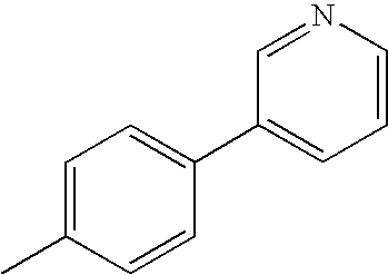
CC1=CC=C(C2=CC=CN=C2)C=C1
